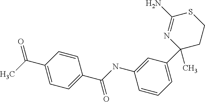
C(NC1=CC(C2(C)CCSC(N)=N2)=CC=C1)(C1=CC=C(C(C)=O)C=C1)=O
